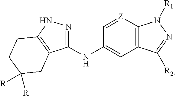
C1(NC2=CC3=C([Z]=C2)N([R1])N=C3[R2])=NNC2=C1CC([R])([R])CC2
